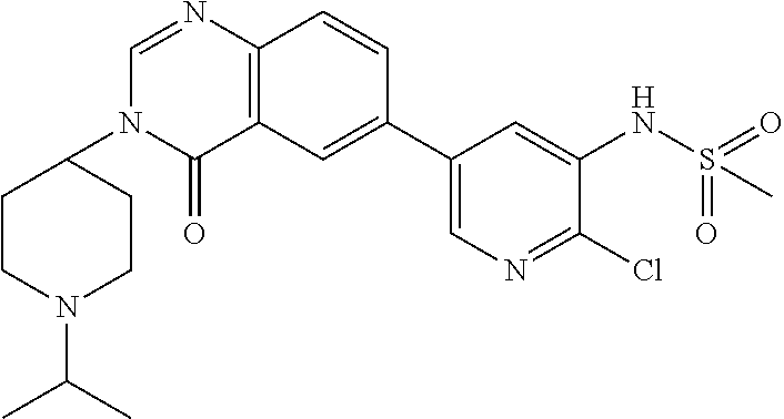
C1(=O)C2=C(N=CN1C1CCN(C(C)C)CC1)C=CC(C1=CN=C(Cl)C(NS(=O)(=O)C)=C1)=C2
